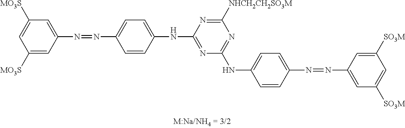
C1([MO3S])=CC([MO3S])=CC(N=NC2=CC=C(NC3=NC(NC4=CC=C(N=NC5=CC([SO3M])=CC([SO3M])=C5)C=C4)=NC([NHCH2CH2SO3M])=N3)C=C2)=C1
